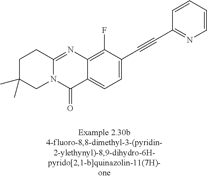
N12C(=NC3=C(F)C(C#CC4=NC=CC=C4)=CC=C3C1=O)CCC(C)(C)C2
